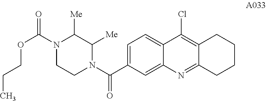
C1=C(C(N2C([Me])C([Me])N(C(=O)OCCC)CC2)=O)C=C2C(=C1)C(Cl)=C1C(=N2)CCCC1
